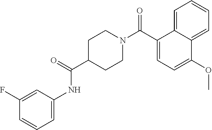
C1(C(N2CCC(C(=O)NC3=CC=CC(F)=C3)CC2)=O)=CC=C(OC)C2=CC=CC=C12
